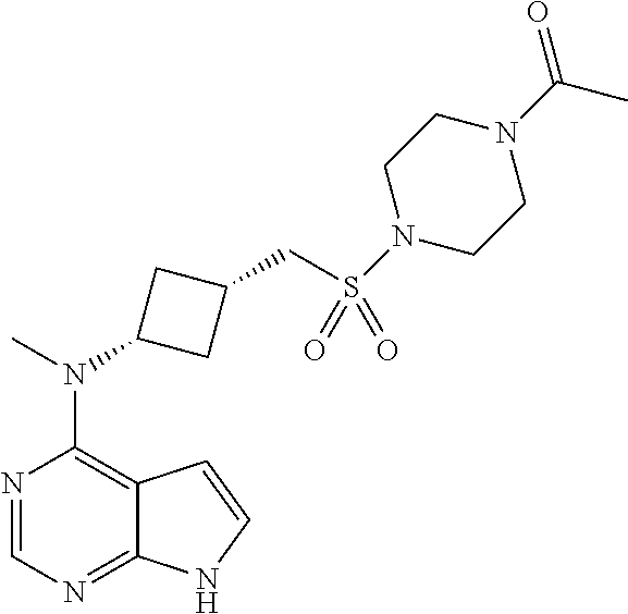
N1=CN=C2C(=C1N(C)C1CC(CS(N3CCN(C(=O)C)CC3)(=O)=O)C1)C=CN2
